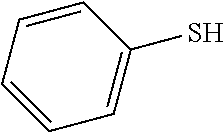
C1=CC=C(S)C=C1
